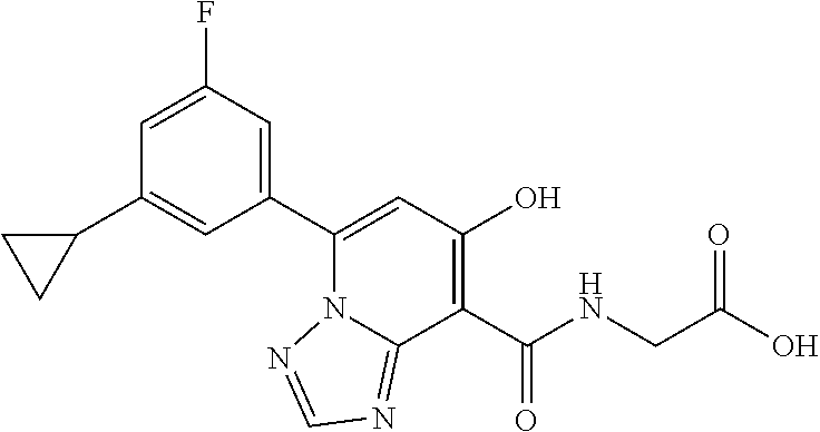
C1(C2=CC(O)=C(C(NCC(O)=O)=O)C3=NC=NN23)=CC(F)=CC(C2CC2)=C1
